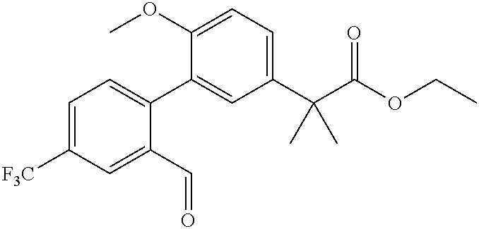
C1(OC)=CC=C(C(C(OCC)=O)(C)C)C=C1C1=CC=C([F3C])C=C1C=O
